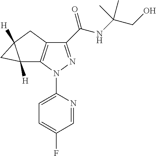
C1(C(NC(CO)(C)C)=O)=NN(C2=CC=C(F)C=N2)C2=C1CC1([H])C2([H])C1
